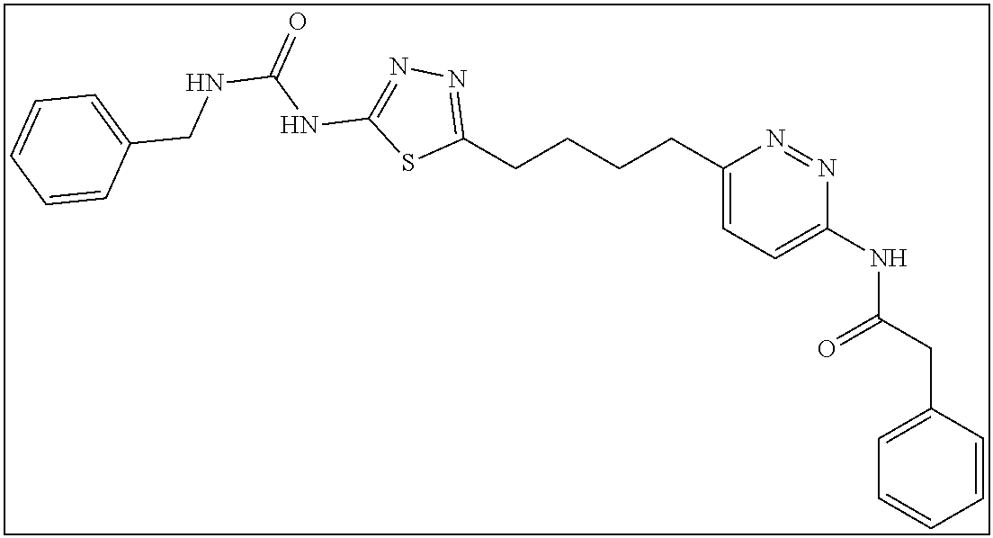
C1(CCCCC2=NN=C(NC(NCC3=CC=CC=C3)=O)S2)=CC=C(NC(CC2=CC=CC=C2)=O)N=N1
